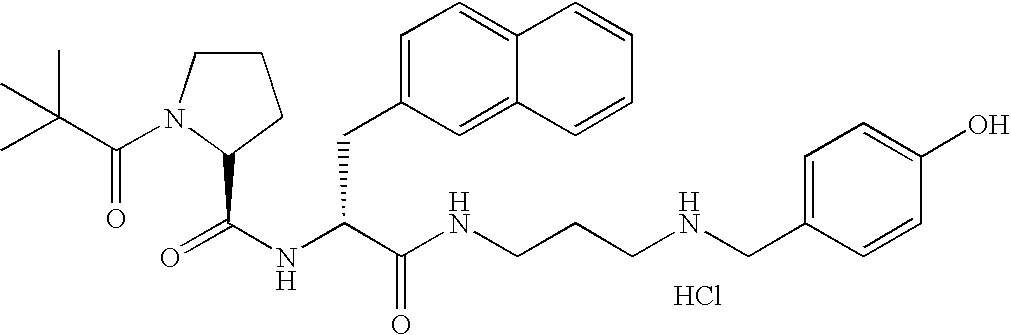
Cl.N(C(C(NCCCNCC1=CC=C(O)C=C1)=O)CC1=CC=C2C(=C1)C=CC=C2)C(=O)C1N(C(=O)C(C)(C)C)CCC1
